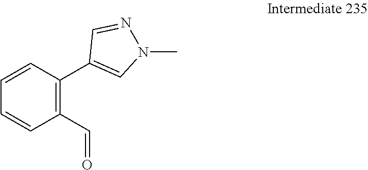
C1=CC(C2=CN(C)N=C2)=C(C=O)C=C1
